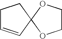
C1C=CC2(C1)OCCO2
